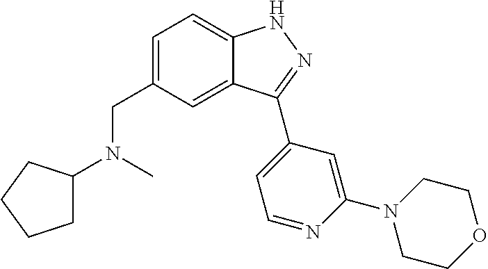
C1=C(CN(C2CCCC2)C)C=C2C(=C1)NN=C2C1=CC=NC(N2CCOCC2)=C1
